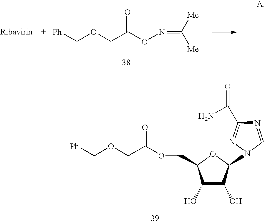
[Ph]COCC(ON=C([Me])[Me])=O.N1=CN(C2C(O)C(O)C(COC(=O)COC[Ph])O2)N=C1C(N)=O
